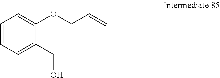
C1=CC=C(CO)C(OCC=C)=C1
